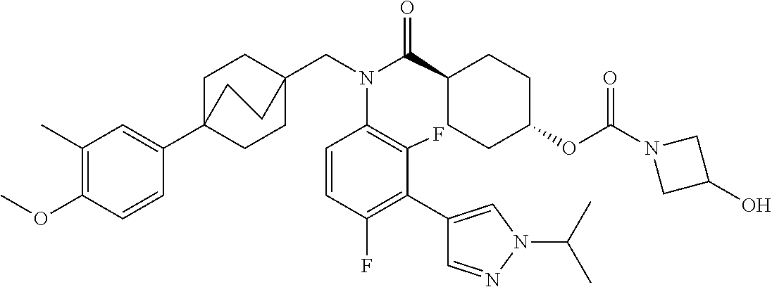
C1(C)=C(OC)C=CC(C23CCC(CN(C(C4CCC(OC(N5CC(O)C5)=O)CC4)=O)C4=C(F)C(C5=CN(C(C)C)N=C5)=C(F)C=C4)(CC2)CC3)=C1
